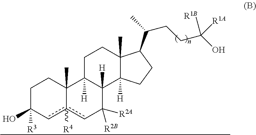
C1CC(O)([R3])cc2([R4])cC([R2B])([R2A])C3([H])C([H])(C12C)CCC1(C)C3([H])CCC1C(CCC([R1B])(O)[R1A])C
